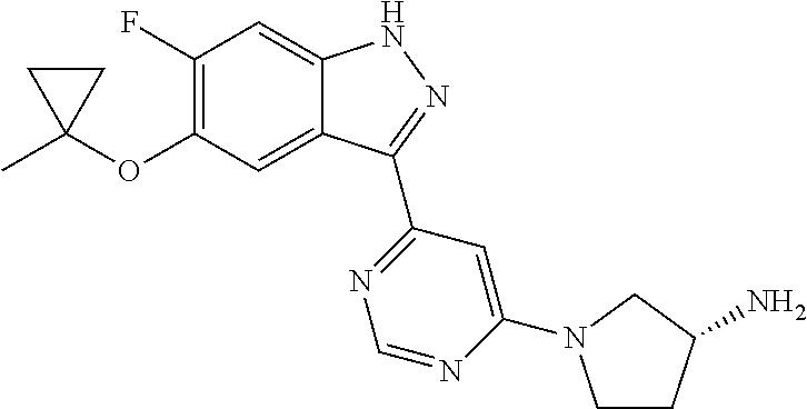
O(C1=C(F)C=C2C(=C1)C(C1=NC=NC(N3CCC(N)C3)=C1)=NN2)C1(C)CC1
